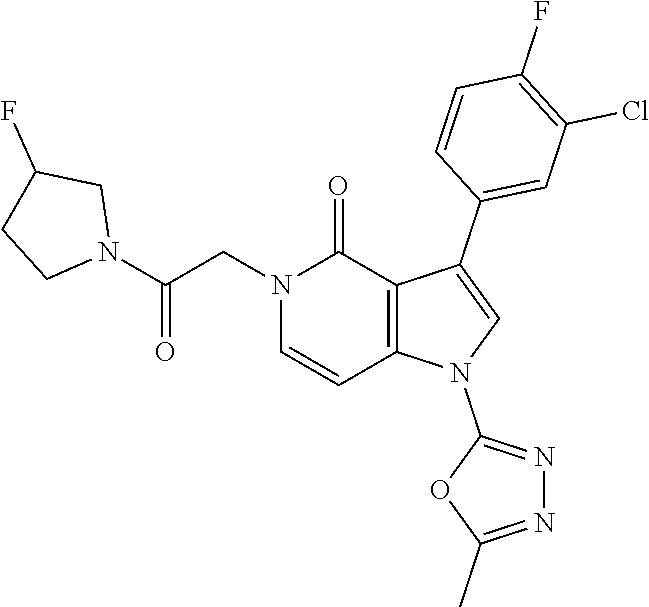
C1(F)=C(Cl)C=C(C2=CN(C3=NN=C(C)O3)C3=C2C(=O)N(CC(N2CC(F)CC2)=O)C=C3)C=C1
